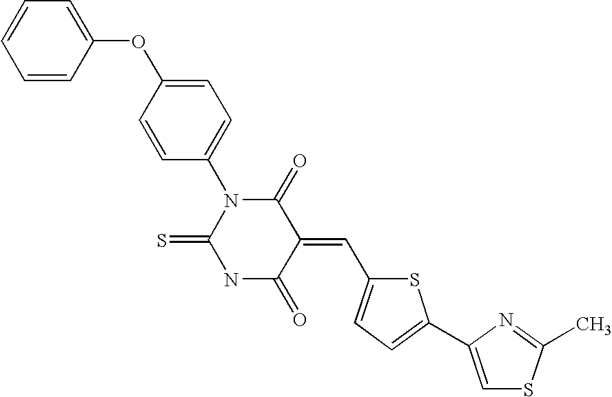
C1=C(OC2=CC=CC=C2)C=CC(N2C(=S)NC(=O)C(=CC3=CC=C(C4=CSC(C)=N4)S3)C2=O)=C1
